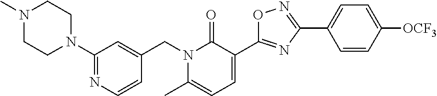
C1CN(C2=NC=CC(CN3C(C)=CC=C(C4=NC(C5=CC=C([OCF3])C=C5)=NO4)C3=O)=C2)CCN1C
